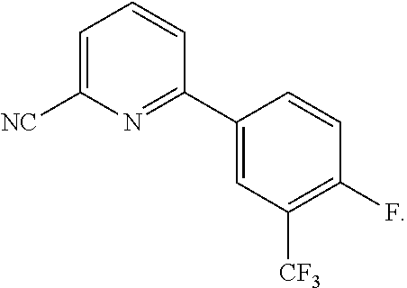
C1([NC])=CC=CC(C2=CC([CF3])=C(F)C=C2)=N1
